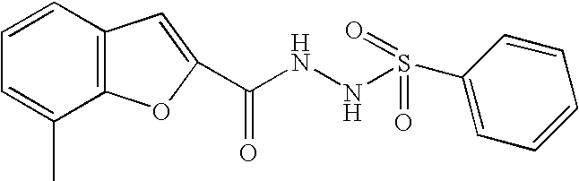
C1=CC2=C(C(C)=C1)OC(C(NNS(C1=CC=CC=C1)(=O)=O)=O)=C2
